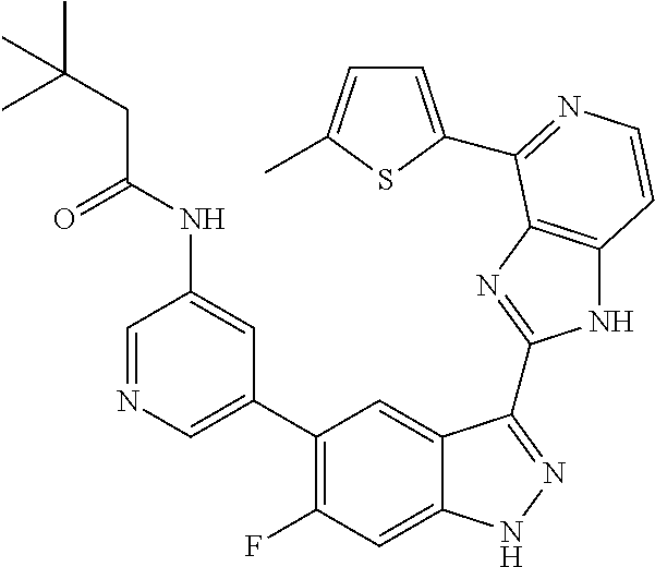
C1=C(C2=C(F)C=C3C(=C2)C(C2=NC4=C(N2)C=CN=C4C2=CC=C(C)S2)=NN3)C=C(NC(CC(C)(C)C)=O)C=N1
